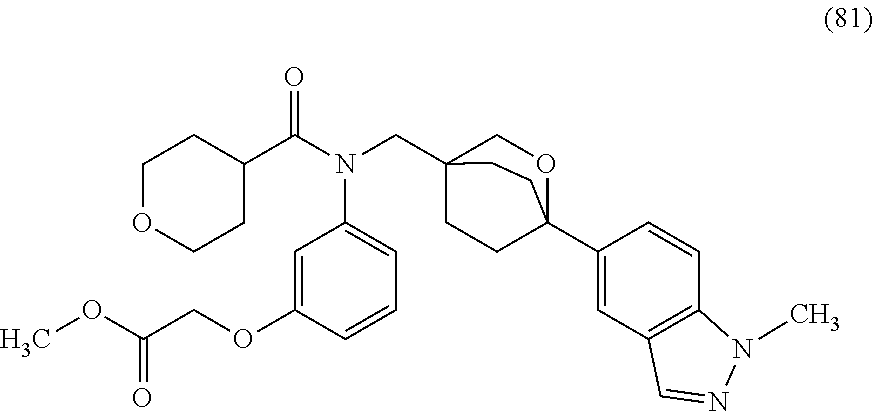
C1=C(OCC(OC)=O)C=CC=C1N(CC12CCC(C3=CC4=C(C=C3)N(C)N=C4)(OC1)CC2)C(C1CCOCC1)=O
